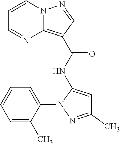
N12C(=C(C(NC3=CC(C)=NN3C3=CC=CC=C3C)=O)C=N1)N=CC=C2
